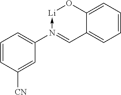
C1=CC=C2C(=C1)C=N(C1=CC=CC([CN])=C1)->[Li]O2
